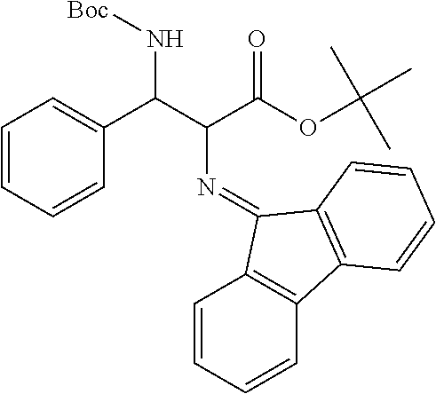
C1=CC=CC(C(C(C(OC(C)(C)C)=O)N=C2C3=C(C=CC=C3)C3=C2C=CC=C3)N[Boc])=C1
